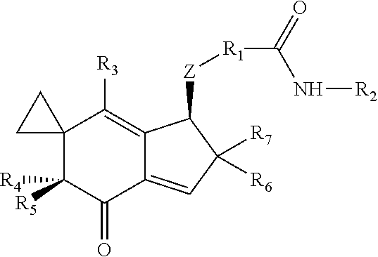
C12(C([R4])([R5])C(=O)C3=CC([R6])([R7])C([Z][R1]C(=O)N[R2])C3=C1[R3])CC2
